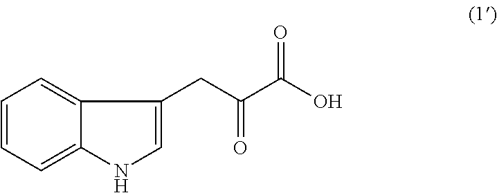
C1=CC=C2C(=C1)C(CC(C(O)=O)=O)=CN2
